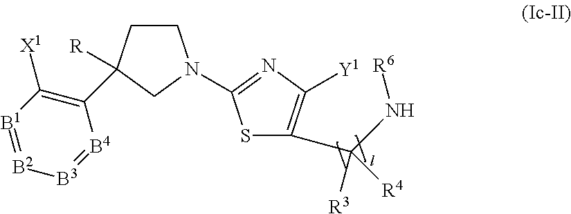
C1CC(C2=C([X1])[B1]=[B2][B3]=[B4]2)([R])CN1C1=NC([Y1])=C(C([R3])(N[R6])[R4])S1
